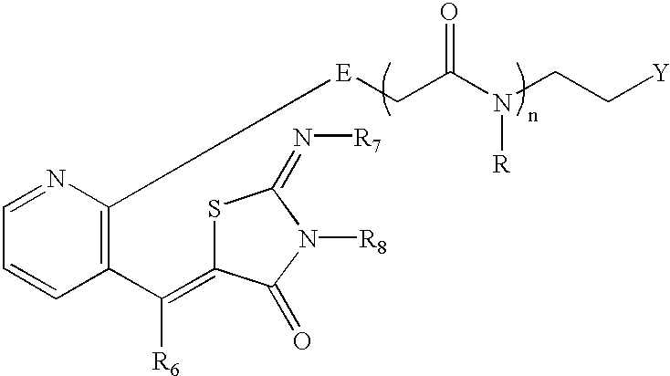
C1=NC([E]CC(N(CC[Y])[R])=O)=C(C([R6])=C2SC(=N[R7])N([R8])C2=O)C=C1
